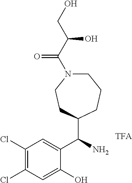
C1(Cl)=C(Cl)C=C(O)C(C(N)C2CCCN(C(C(CO)O)=O)CC2)=C1
